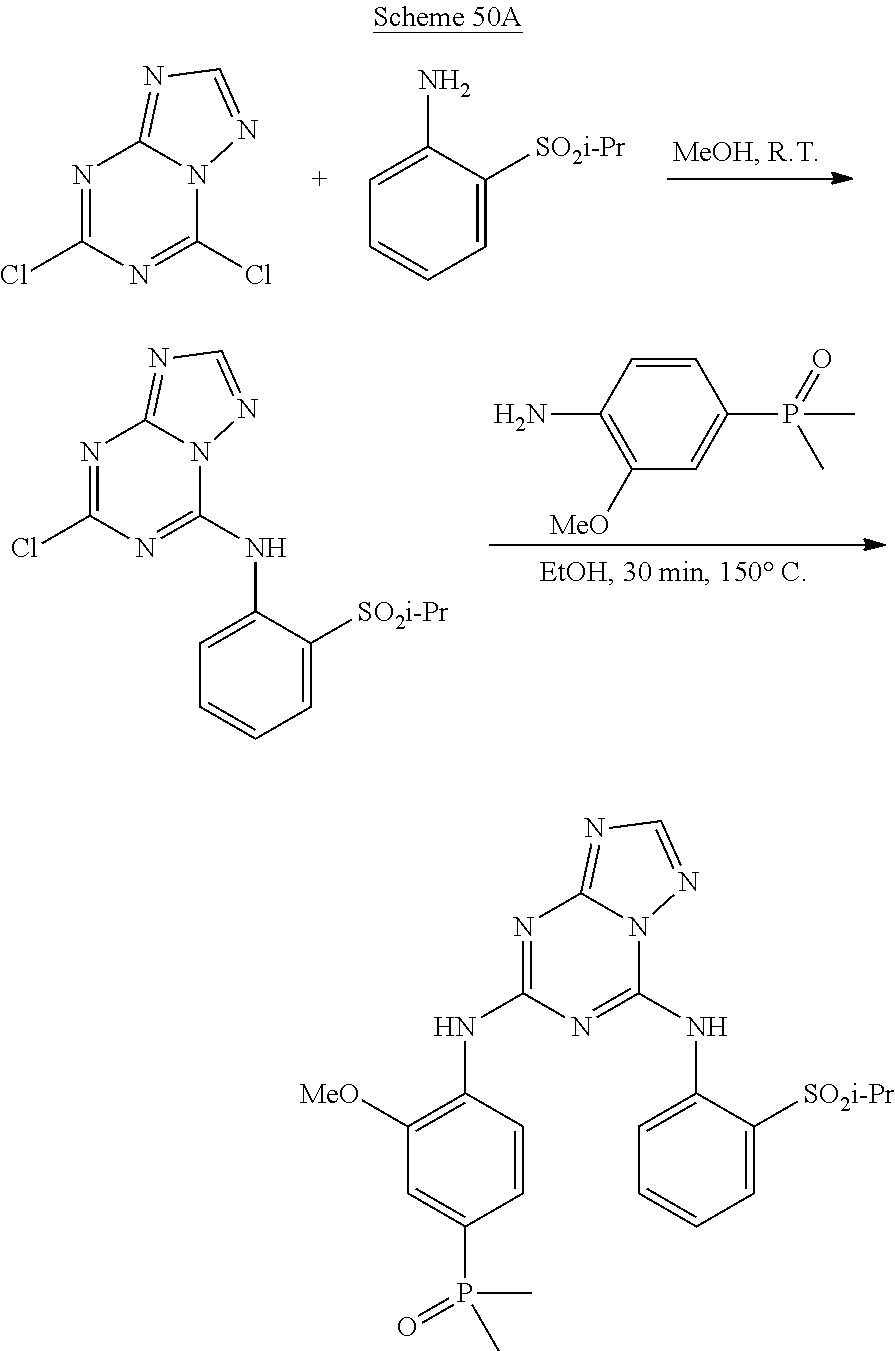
N1=C(NC2=C([MeO])C=C(P(C)(C)=O)C=C2)N=C(NC2=CC=CC=C2[SO2i-Pr])N2C1=NC=N2.N1=C(Cl)N=C(Cl)N2C1=NC=N2.C1=C([SO2i-Pr])C(N)=CC=C1.N1=C(Cl)N=C(NC2=CC=CC=C2[SO2i-Pr])N2C1=NC=N2.C1(N)=C([MeO])C=C(P(C)(C)=O)C=C1
